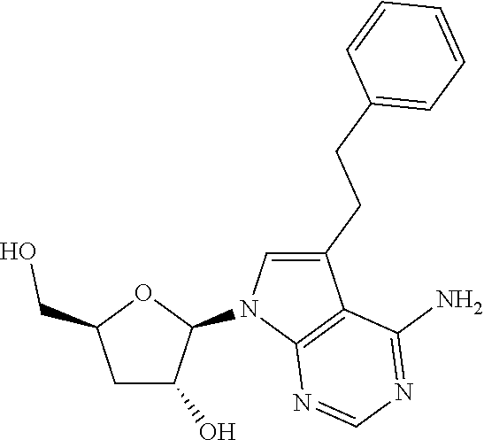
C1C(O)C(N2C3=C(C(CCC4=CC=CC=C4)=C2)C(N)=NC=N3)OC1CO
